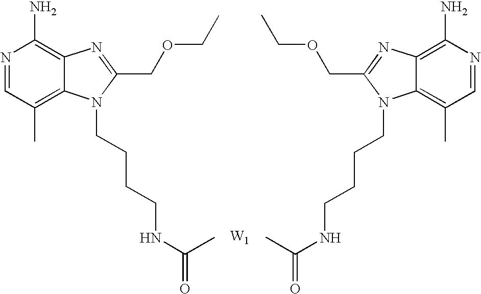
[W1].N1=CC(C)=C2C(=C1N)N=C(COCC)N2CCCCNC(=O)C.N1=CC(C)=C2C(=C1N)N=C(COCC)N2CCCCNC(=O)C
